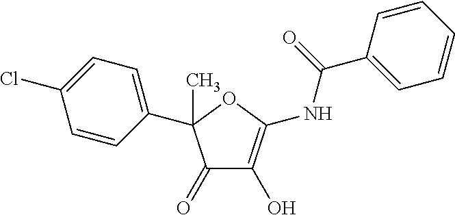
C1(=O)C(O)=C(NC(C2=CC=CC=C2)=O)OC1(C1=CC=C(Cl)C=C1)C
